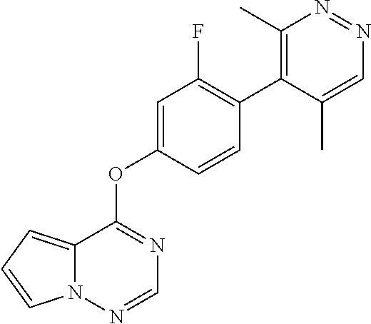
C12=CC=CN1N=CN=C2OC1=CC(F)=C(C2=C(C)N=NC=C2C)C=C1
